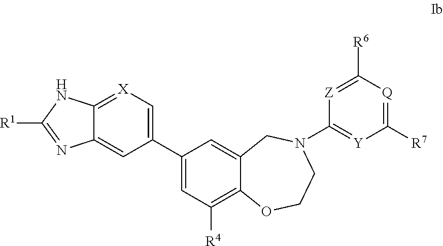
C1(C2=C[X]=C3C(=C2)N=C([R1])N3)=CC([R4])=C2C(=C1)CN(C1=[Y]C([R7])=[Q]C([R6])=[Z]1)CCO2
